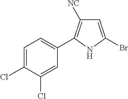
C1=C(Cl)C(Cl)=CC(C2=C([NC])C=C(Br)N2)=C1
